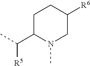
C1C(C(C)[R5])N(C)CC([R6])C1
